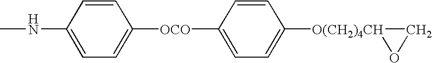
CNC1=CC=C([OCO]C2=CC=C([O(CH2)4CH]3OC3)C=C2)C=C1
